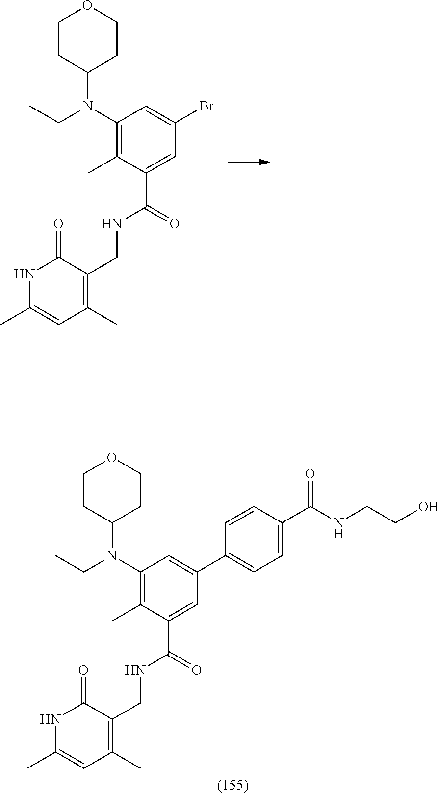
C1CC(N(C2=C(C)C(C(NCC3=C(C)C=C(C)NC3=O)=O)=CC(Br)=C2)CC)CCO1.C1CC(N(C2=C(C)C(C(NCC3=C(C)C=C(C)NC3=O)=O)=CC(C3=CC=C(C(NCCO)=O)C=C3)=C2)CC)CCO1
